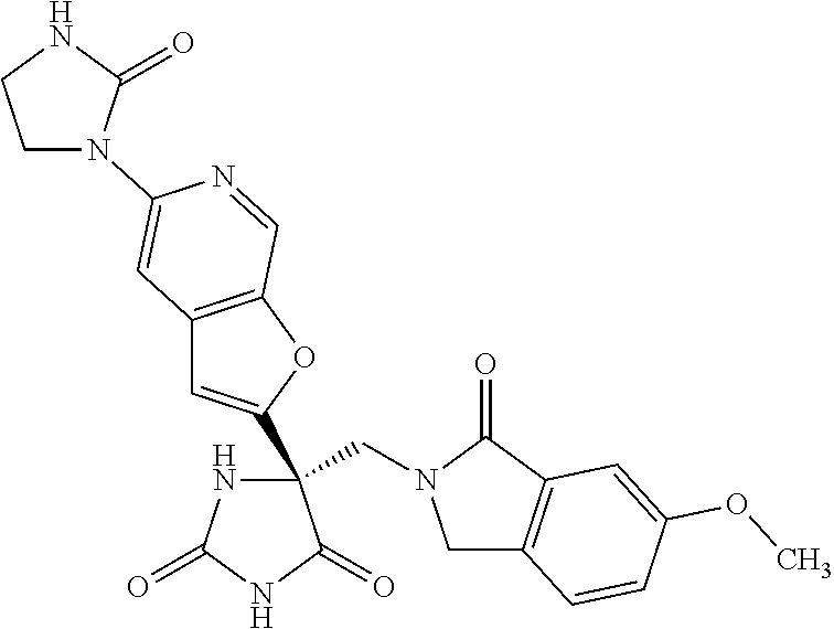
C(N1CC2=C(C1=O)C=C(OC)C=C2)C1(C2=CC3=C(O2)C=NC(N2CCNC2=O)=C3)NC(=O)NC1=O
